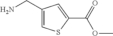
C1(CN)=CSC(C(=O)OC)=C1
